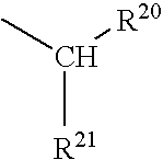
CC([R20])[R21]
